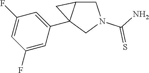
C1(F)=CC(C23C(CN(C(=S)N)C2)C3)=CC(F)=C1
